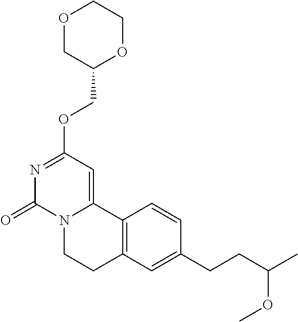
O1CC(COC2=NC(=O)N3C(=C2)C2=C(CC3)C=C(CCC(C)OC)C=C2)OCC1
